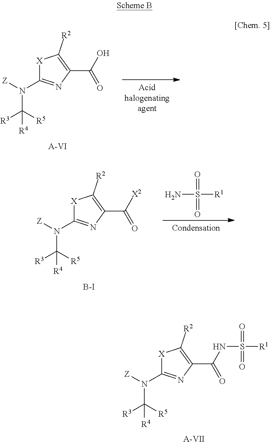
[X]1C(N([Z])C([R5])([R3])[R4])=NC(C(O)=O)=C1[R2].[A-VI].[X]1C(N([Z])C([R5])([R3])[R4])=NC(C([X2])=O)=C1[R2].[B-I].O=S(=O)([R1])N.[A-VII].[X]1C(N([Z])C([R5])([R3])[R4])=NC(C(=O)NS(=O)(=O)[R1])=C1[R2]
